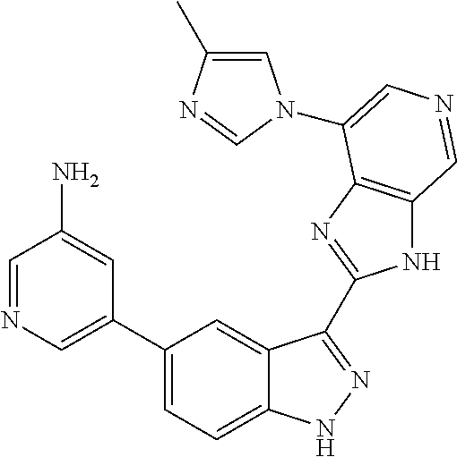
C1(C2=CN=CC(N)=C2)=CC=C2C(=C1)C(C1=NC3=C(N1)C=NC=C3N1C=C(C)N=C1)=NN2
